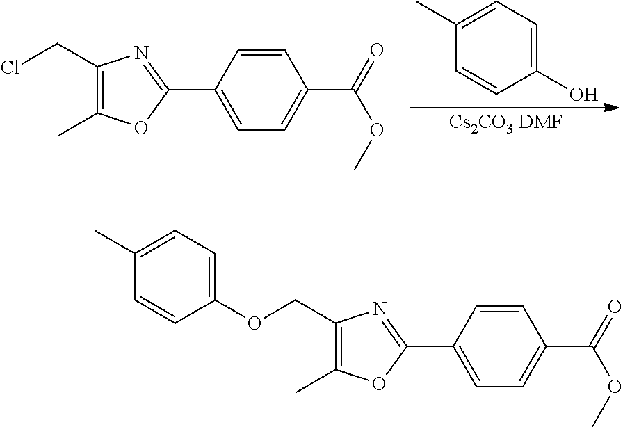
C1(O)=CC=C(C)C=C1.[Cs2CO3 DMF].C1(CCl)=C(C)OC(C2=CC=C(C(=O)OC)C=C2)=N1.C1(COC2=CC=C(C)C=C2)=C(C)OC(C2=CC=C(C(=O)OC)C=C2)=N1
